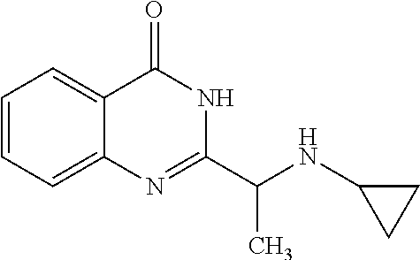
C1=CC=C2C(=C1)C(=O)NC(C(NC1CC1)C)=N2
